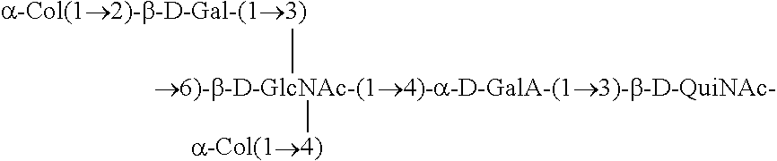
[a-Col(12)-b-D-Gal-(13)][6)-b-D-GlcNAc-(14)-a-D-GalA-(13)-b-D-QuiNAc-][a-Col(14)]
